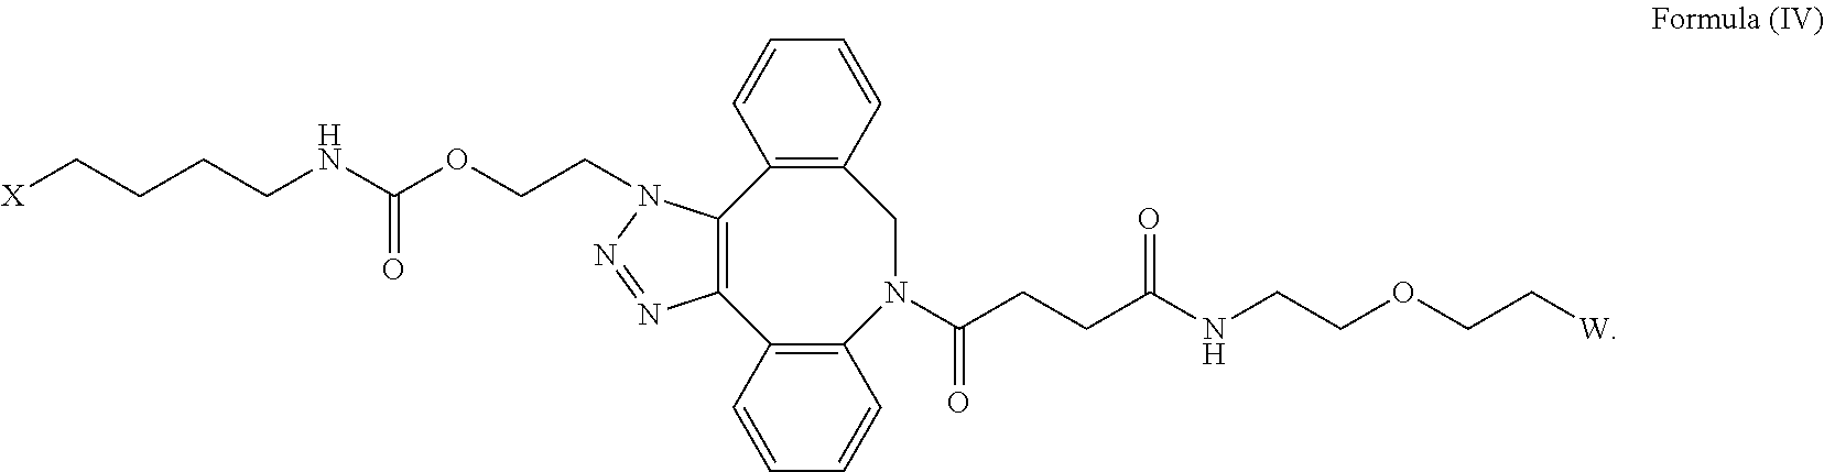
C12=C(C3=C(N(C(CCC(NCCOCC[W])=O)=O)CC4=C1C=CC=C4)C=CC=C3)N=NN2CCOC(NCCCC[X])=O
